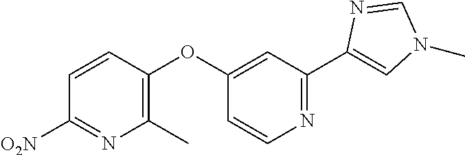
C1(C)=C(OC2=CC(C3=CN(C)C=N3)=NC=C2)C=CC([O2N])=N1
